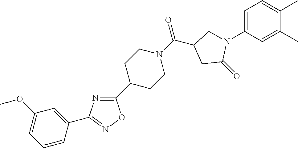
C1=C(N2CC(C(N3CCC(C4=NC(C5=CC(OC)=CC=C5)=NO4)CC3)=O)CC2=O)C=C(C)C(C)=C1
